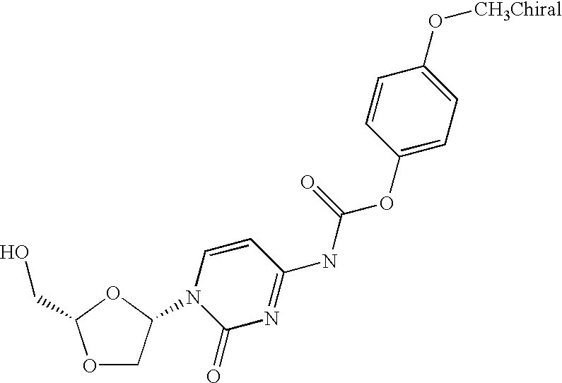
O1CC(N2C(=O)N=C(NC(OC3=CC=C(O[CH3Chiral])C=C3)=O)C=C2)OC1CO
